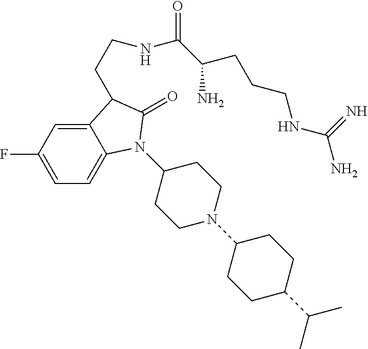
C1(N2C3=CC=C(F)C=C3C(CCNC(C(N)CCCNC(N)=N)=O)C2=O)CCN(C2CCC(C(C)C)CC2)CC1
